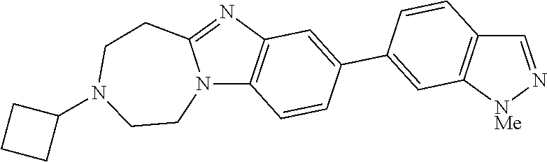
C1CN2C(=NC3=C2C=CC(C2=CC4=C(C=C2)C=N[NMe]4)=C3)CCN1C1CCC1
